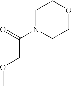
C1N(C(=O)COC)CCOC1
